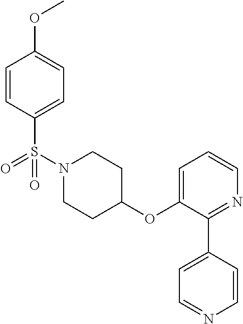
C1(OC2=CC=CN=C2C2=CC=NC=C2)CCN(S(C2=CC=C(OC)C=C2)(=O)=O)CC1
